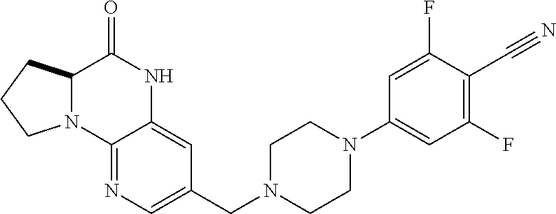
C12=NC=C(CN3CCN(C4=CC(F)=C(C#N)C(F)=C4)CC3)C=C1NC(=O)C1N2CCC1
